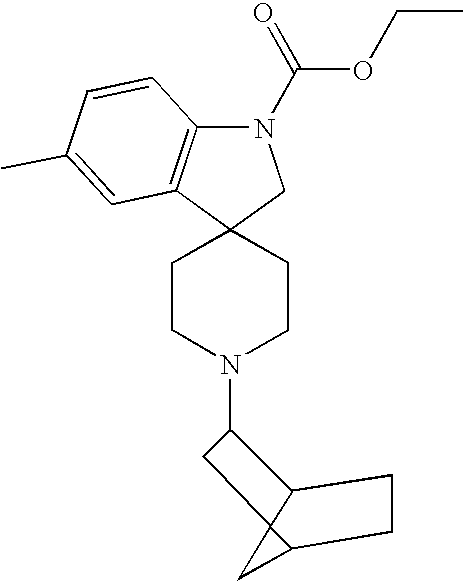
C1CN(C2C3C4(C(C4)CC3)C2)CCC12C1=C(N(C(OCC)=O)C2)C=CC(C)=C1
